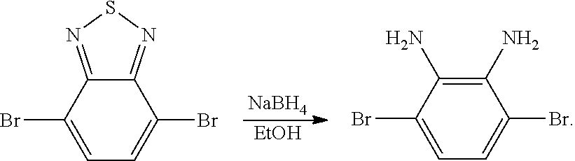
[NaBH4].[EtOH].C1=C(Br)C2=NSN=C2C(Br)=C1.C1(Br)=CC=C(Br)C(N)=C1N
